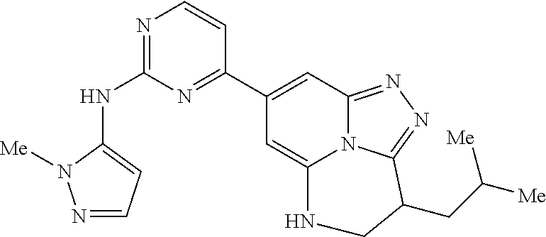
N1=CC=C(NC2=NC=CC(C3=CC4=NN=C5N4C(=C3)NCC5CC([Me])[Me])=N2)N1[Me]
